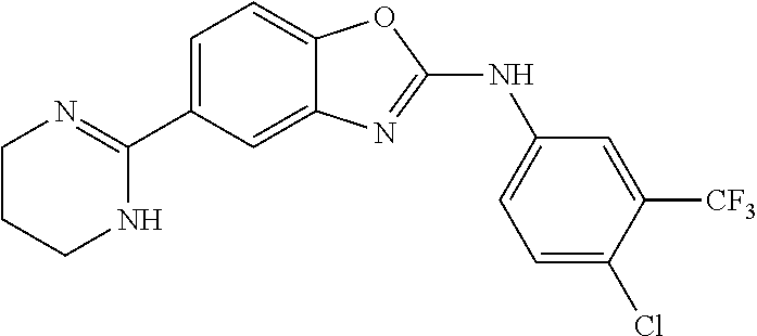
C1=C(C2=NCCCN2)C=C2C(=C1)OC(NC1=CC=C(Cl)C([CF3])=C1)=N2
